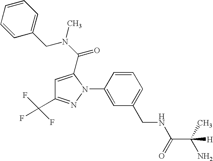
C1=CC=C(CN(C(=O)C2=CC(C(F)(F)F)=NN2C2=CC(CNC(C(C)(N)[H])=O)=CC=C2)C)C=C1
